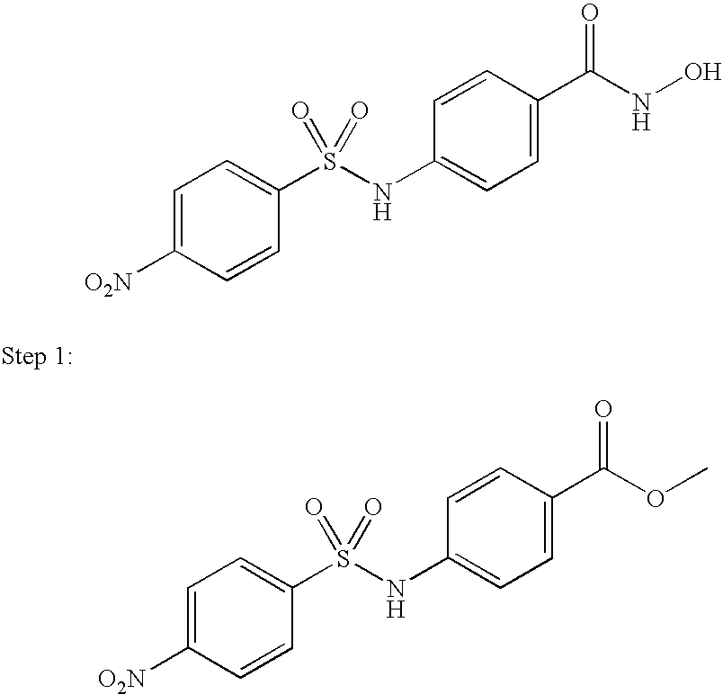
C1=C([O2N])C=CC(S(NC2=CC=C(C(OC)=O)C=C2)(=O)=O)=C1.C1=C([O2N])C=CC(S(NC2=CC=C(C(NO)=O)C=C2)(=O)=O)=C1
